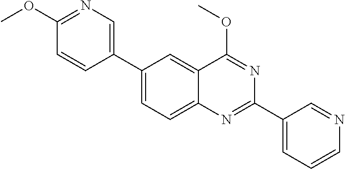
C1=CC(OC)=NC=C1C1=CC=C2C(=C1)C(OC)=NC(C1=CC=CN=C1)=N2
